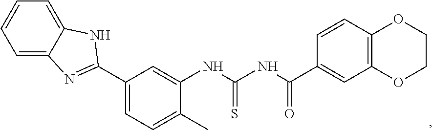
C1=C2C(=CC=C1)NC(C1=CC=C(C)C(NC(=S)NC(=O)C3=CC4=C(C=C3)OCCO4)=C1)=N2
